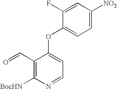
C1(C=O)=C([BocHN])N=CC=C1OC1=CC=C([NO2])C=C1F
